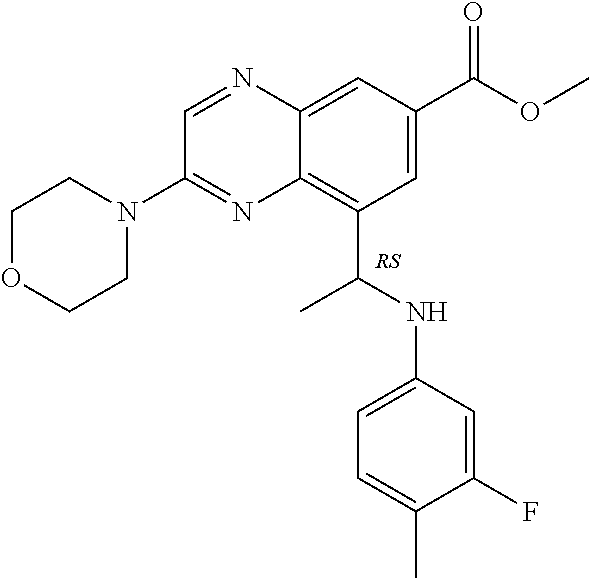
C12=C(C(C)NC3=CC=C(C)C(F)=C3)C=C(C(OC)=O)C=C1N=CC(N1CCOCC1)=N2
